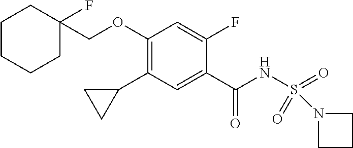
C1(OCC2(F)CCCCC2)=C(C2CC2)C=C(C(NS(=O)(N2CCC2)=O)=O)C(F)=C1
